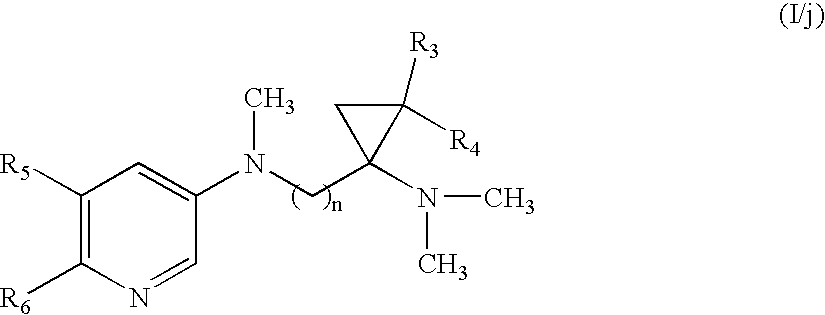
C1([R5])=C([R6])N=CC(N(C)CC2(N(C)C)C([R3])([R4])C2)=C1
